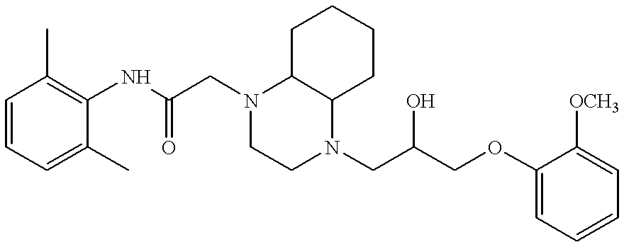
C1=CC=C(C)C(NC(=O)CN2CCN(CC(COC3=CC=CC=C3[OCH3])O)C3C2CCCC3)=C1C
